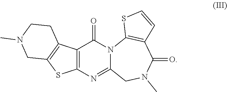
C12=C(N=C3N(C1=O)C1=C(C(=O)N(C)C3)C=CS1)SC1=C2CCN(C)C1
